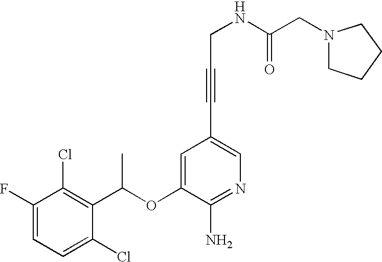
C1=C(F)C(Cl)=C(C(OC2=CC(C#CCNC(CN3CCCC3)=O)=CN=C2N)C)C(Cl)=C1
